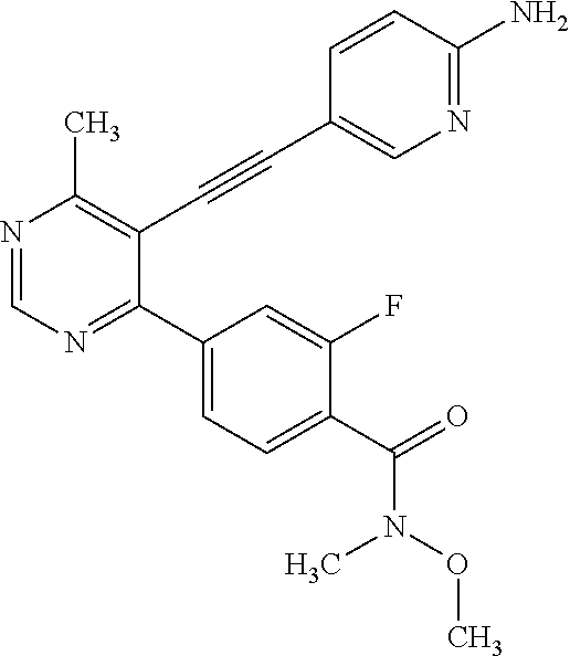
N1=CN=C(C2=CC=C(C(N(C)OC)=O)C(F)=C2)C(C#CC2=CN=C(N)C=C2)=C1C
